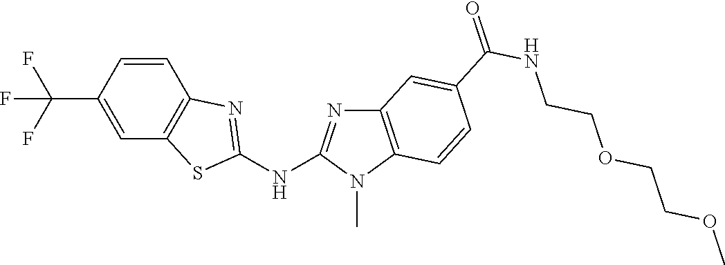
C1(C(F)(F)F)=CC2=C(C=C1)N=C(NC1=NC3=C(N1C)C=CC(C(NCCOCCOC)=O)=C3)S2
